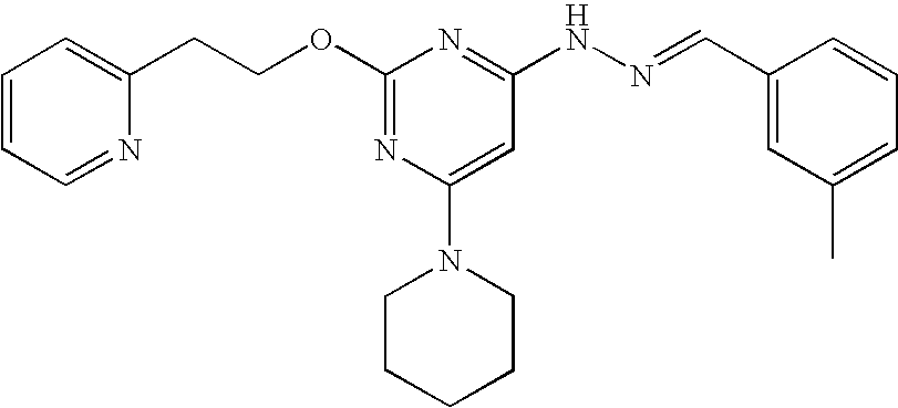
C1(OCCC2=CC=CC=N2)=NC(N2CCCCC2)=CC(NN=CC2=CC(C)=CC=C2)=N1
